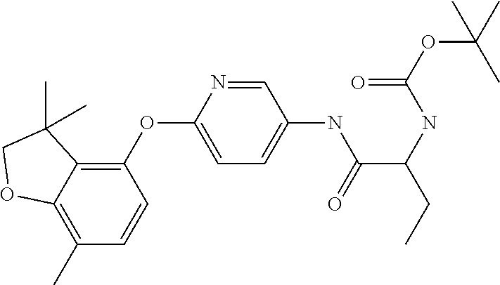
C12=C(C)C=CC(OC3=CC=C(NC(C(NC(=O)OC(C)(C)C)CC)=O)C=N3)=C1C(C)(C)CO2
